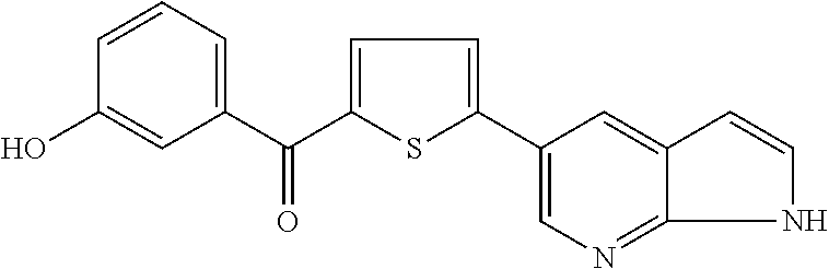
C1=CC=C(C(=O)C2=CC=C(C3=CN=C4NC=CC4=C3)S2)C=C1O
